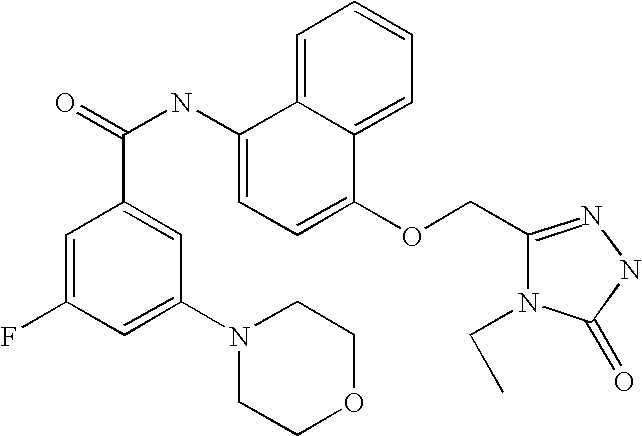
C1=C(F)C=C(N2CCOCC2)C=C1C(=O)NC1=CC=C(OCC2=NNC(=O)N2CC)C2=CC=CC=C12
